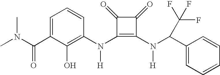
CN(C(C1=CC=CC(N(C2=C(N([H])C(C3=CC=CC=C3)C(F)(F)F)C(=O)C2=O)[H])=C1O)=O)C
